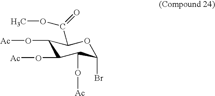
C1(O[Ac])C(O[Ac])C(O[Ac])C(Br)OC1C(=O)OC
